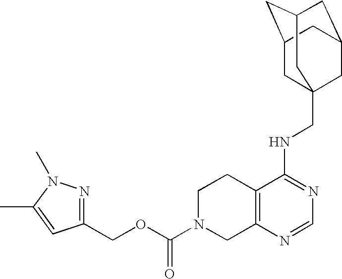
C12=C(N=CN=C1NCC13CC4CC(CC(C1)C4)C3)CN(C(OCC1=NN(C)C(C)=C1)=O)CC2
